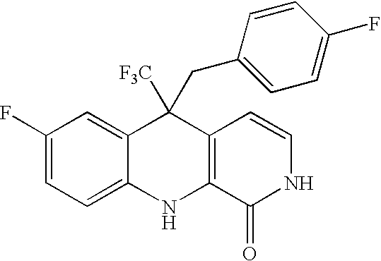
C1(F)=CC=C2C(=C1)C([F3C])(CC1=CC=C(F)C=C1)C1=C(N2)C(=O)NC=C1
